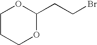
C1CCOC(CCBr)O1
